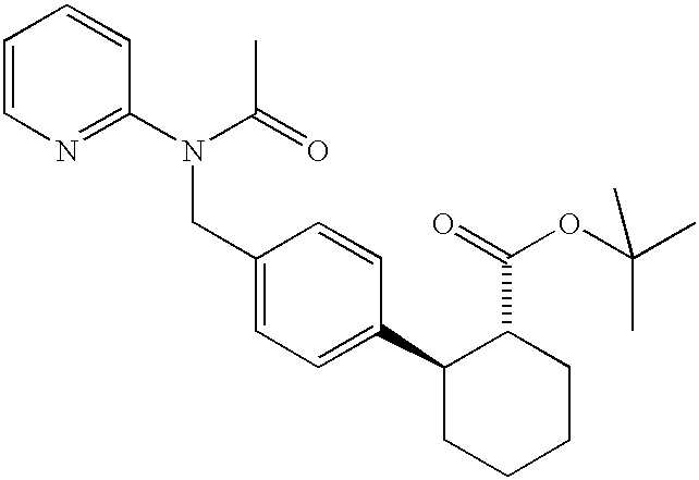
C1(N(CC2=CC=C(C3CCCCC3C(OC(C)(C)C)=O)C=C2)C(C)=O)=NC=CC=C1
